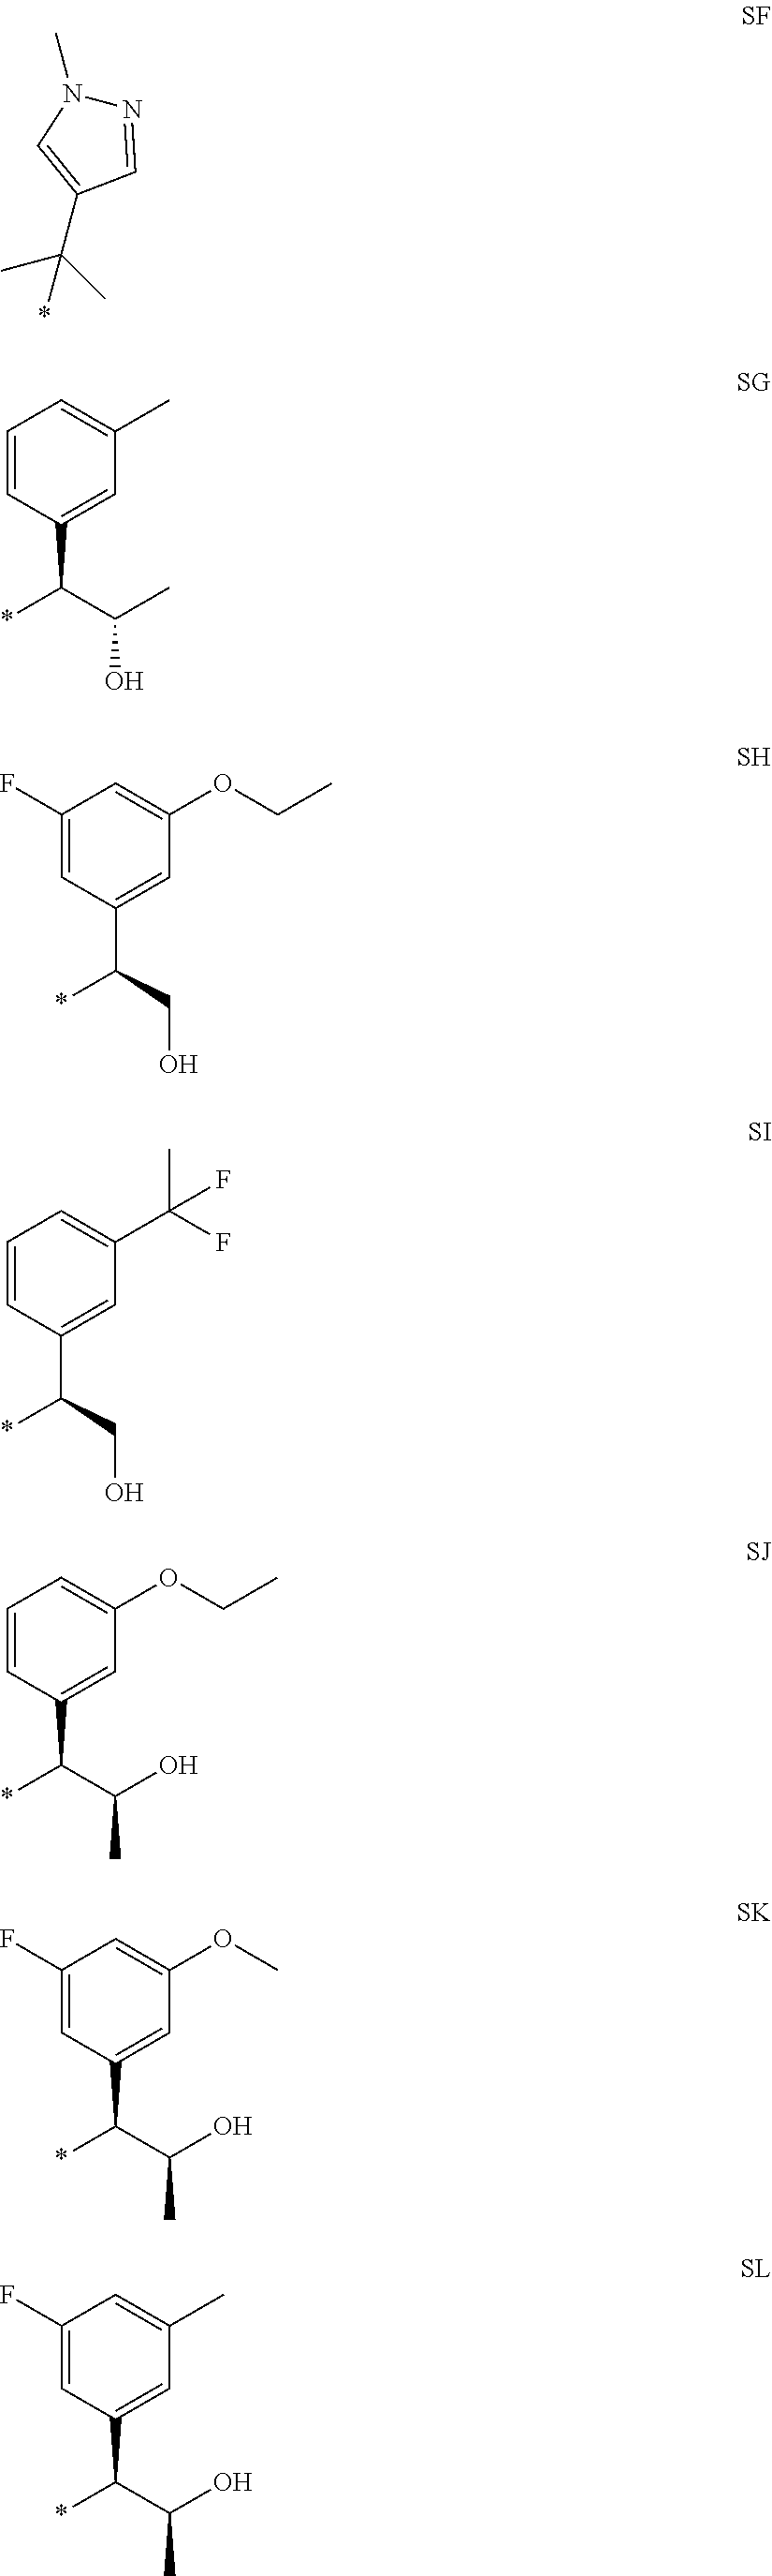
N1=CC(C(C)(C)*)=CN1C.C1=CC(C(*)C(C)O)=CC(C)=C1.C1(F)=CC(C(*)CO)=CC(OCC)=C1.C1=CC(C(*)CO)=CC(C(F)(C)F)=C1.C1=CC(C(*)C(C)O)=CC(OCC)=C1.C1(F)=CC(C(*)C(C)O)=CC(OC)=C1.C1(F)=CC(C(*)C(C)O)=CC(C)=C1
